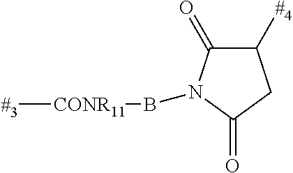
[#3][CONR11]BN1C(=O)C([#4])CC1=O
